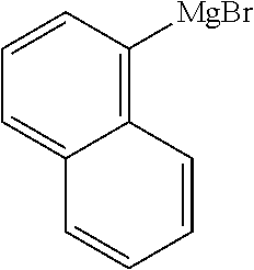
C12=C([MgBr])C=CC=C1C=CC=C2
